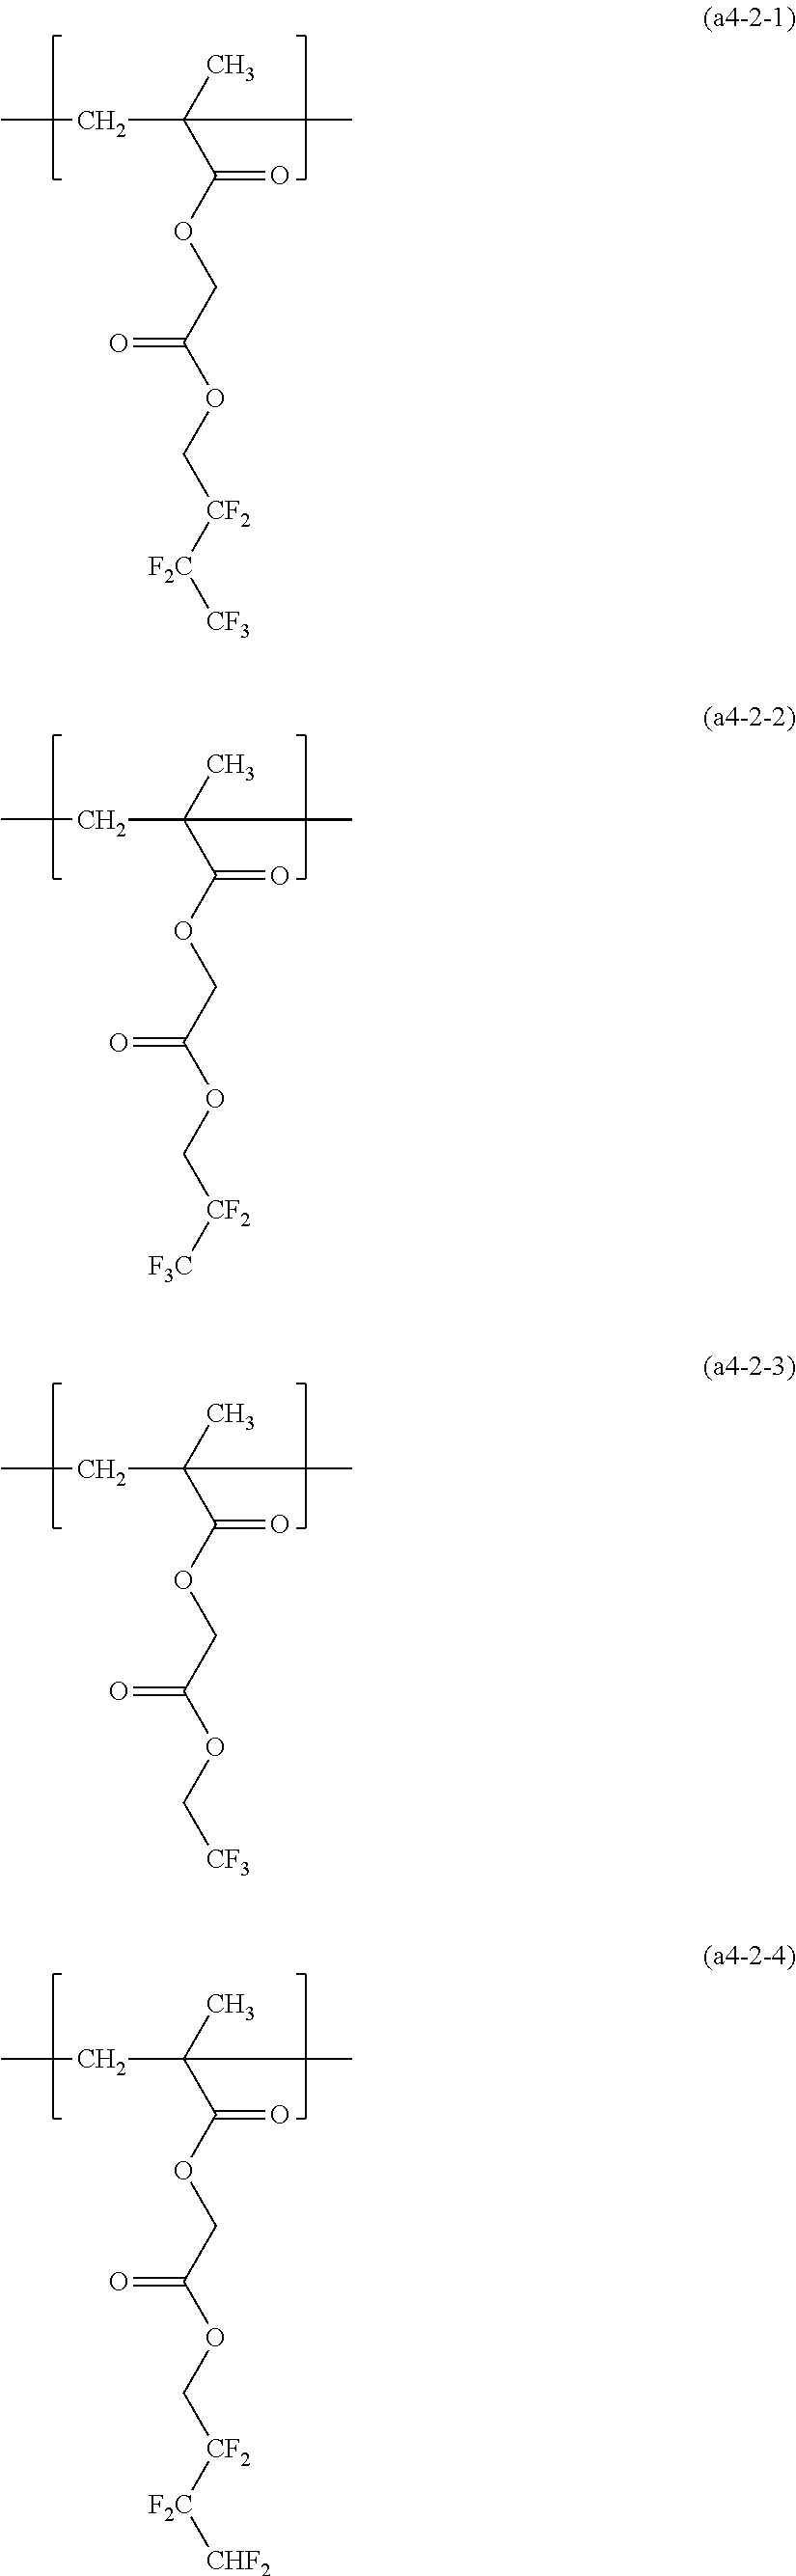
CC(C(OCC(OC[CF2][F3C])=O)=O)(CC)C.CC(C(OCC(OC[CF2][F2C][CF3])=O)=O)(CC)C.CC(C(OCC(OC[CF3])=O)=O)(CC)C.CC(C(OCC(OC[CF2][F2C][CHF2])=O)=O)(CC)C
